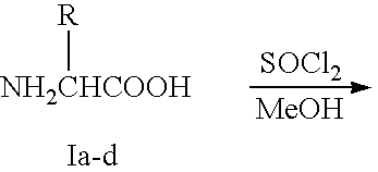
[NH2CHCOOH][R].[SOCl2].[MeOH]
